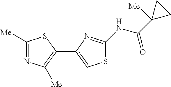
C1([Me])=NC([Me])=C(C2=CSC(NC(C3([Me])CC3)=O)=N2)S1
